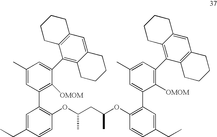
C1(C)=CC(C2=C(OC(CC(OC3=C(C4=CC(C)=CC(C5=C6C(=CC7=C5CCCC7)CCCC6)=C4[OMOM])C=C(CC)C=C3)C)C)C=CC(CC)=C2)=C([OMOM])C(C2=C3C(=CC4=C2CCCC4)CCCC3)=C1
